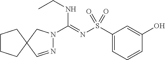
C1(S(N=C(NCC)N2N=CC3(C2)CCCC3)(=O)=O)=CC=CC(O)=C1
